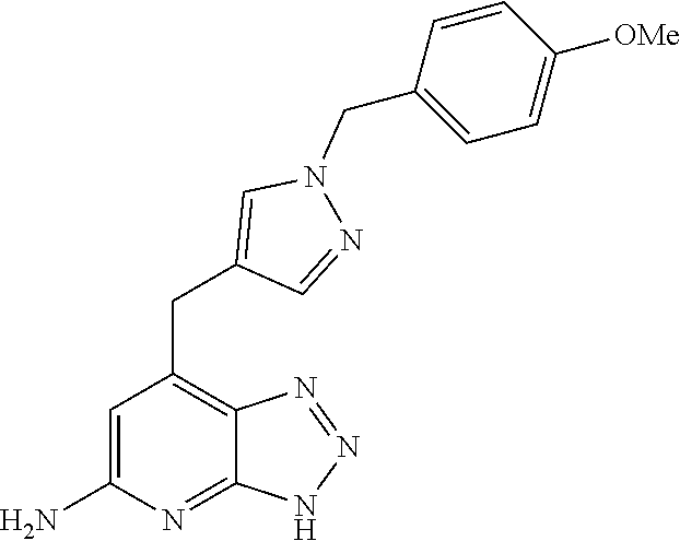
C1=C(N)N=C2C(=C1CC1=CN(CC3=CC=C([OMe])C=C3)N=C1)N=NN2
